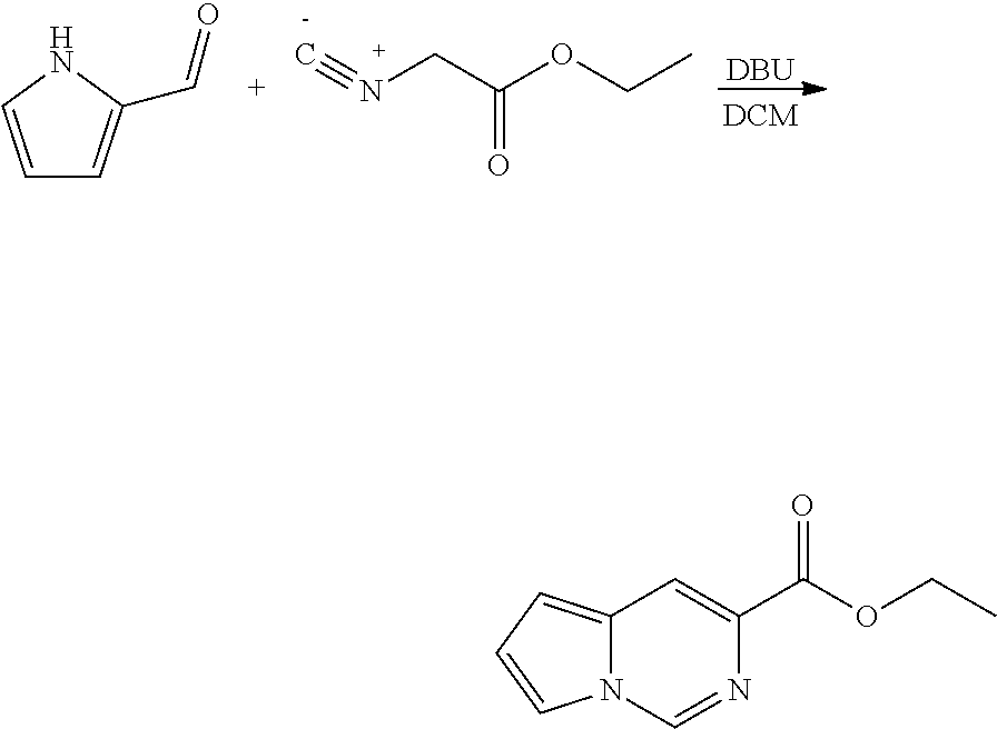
[DBU].C1=CNC(C=O)=C1.N(CC(=O)OCC)#C.C12=CC=CN1C=NC(C(=O)OCC)=C2
